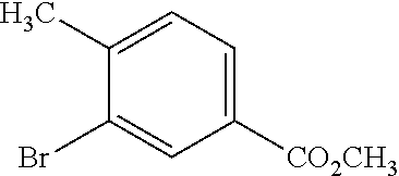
C1([CO2CH3])=CC=C(C)C(Br)=C1
